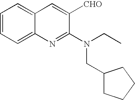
C1=CC=C2C(=C1)C=C([CHO])C(N(CC)CC1CCCC1)=N2
